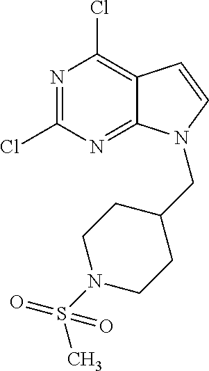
N1=C(Cl)N=C2C(=C1Cl)C=CN2CC1CCN(S(C)(=O)=O)CC1
